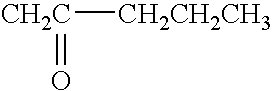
[CH2CH2CH3][CH2C]=O
